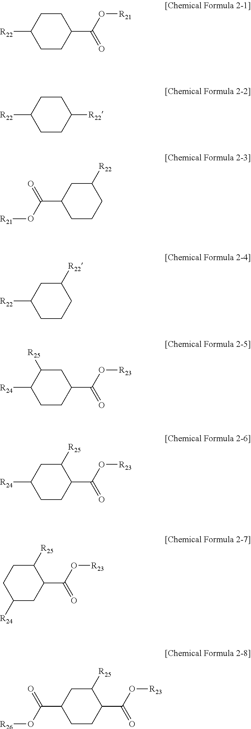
C1CC(C(O[R21])=O)CCC1[R22].C1CC([R22])CCC1[R22].C1CCC([R22])CC1C(O[R21])=O.C1CCC([R22])CC1[R22].C1C([R25])C([R24])CCC1C(O[R23])=O.C1([R25])CC([R24])CCC1C(O[R23])=O.C1([R25])CCC([R24])CC1C(O[R23])=O.C1([R25])CC(C(O[R26])=O)CCC1C(O[R23])=O
